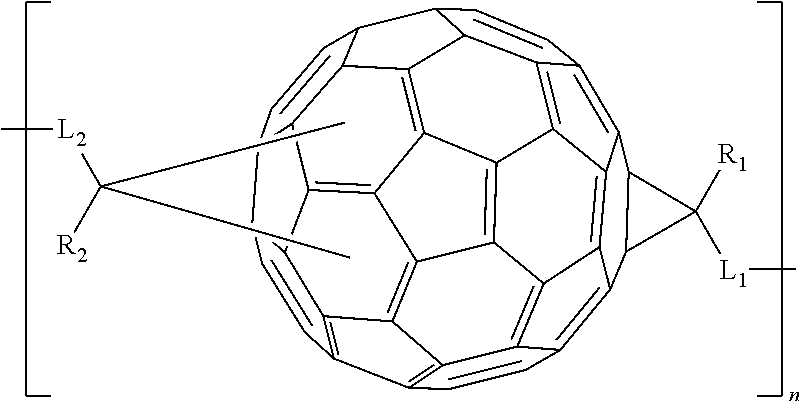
[L2](C)C([R2])(C)C.C1([R1])([L1]C)C2C3=C4C=CC5=C6C4=C4C7=C8C9=C%10C%11C%12C%13=C9C7=C6C6=C5C=CC(C6%13)C%12C=CC%11C5C=CC6=C(C12)C(=C43)C8=C6C%105
